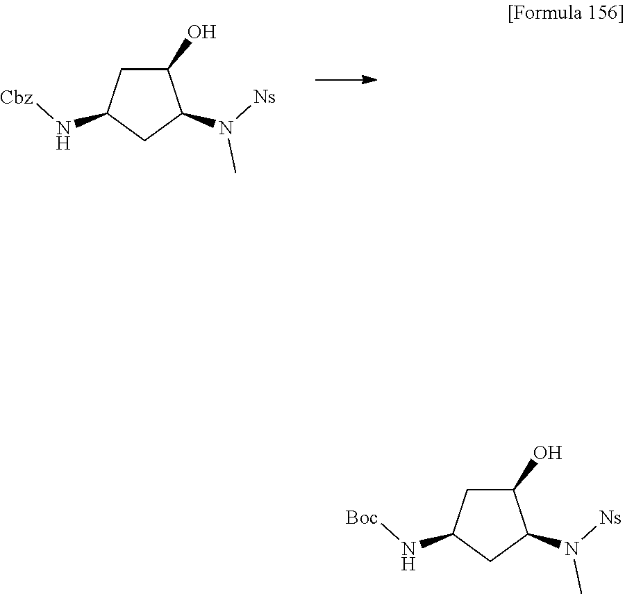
C1(O)CC(N[Cbz])CC1N([Ns])C.C1(O)CC(N[Boc])CC1N([Ns])C
